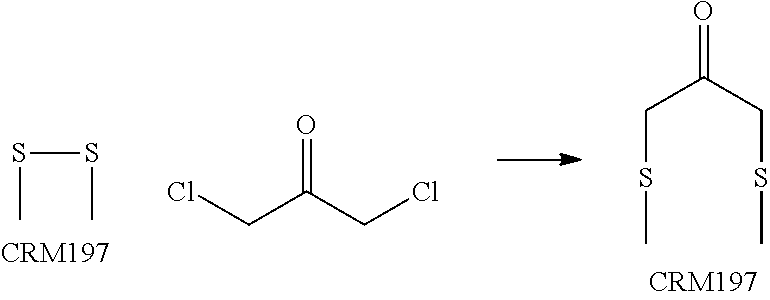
S(C)CC(=O)CSC.S(C)SC.ClCC(CCl)=O
